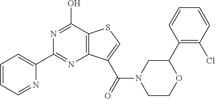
N1=C(O)C2=C(N=C1C1=CC=CC=N1)C(C(=O)N1CCOC(C3=C(Cl)C=CC=C3)C1)=CS2
